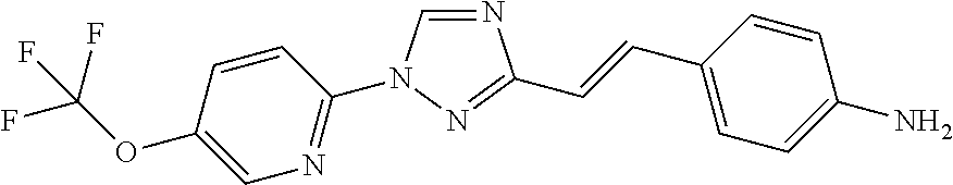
C1(N2C=NC(C=CC3=CC=C(N)C=C3)=N2)=NC=C(OC(F)(F)F)C=C1
